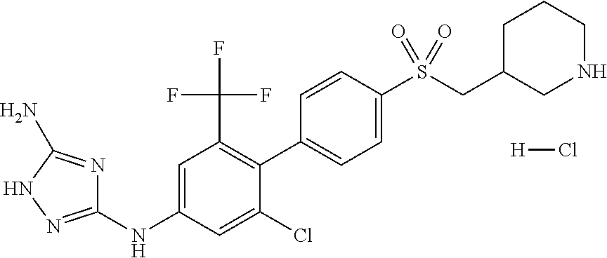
C1(C2=C(C(F)(F)F)C=C(NC3=NNC(N)=N3)C=C2Cl)=CC=C(S(CC2CNCCC2)(=O)=O)C=C1.[H]Cl
